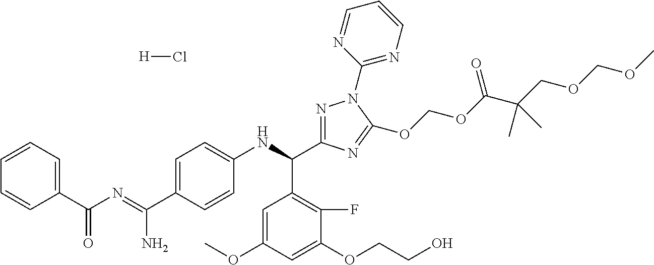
C1=C(C(=NC(C2=CC=CC=C2)=O)N)C=CC(NC(C2=C(F)C(OCCO)=CC(OC)=C2)C2=NN(C3=NC=CC=N3)C(OCOC(C(COCOC)(C)C)=O)=N2)=C1.[H]Cl
